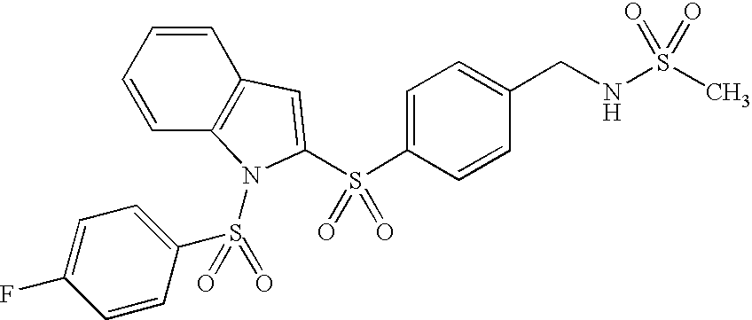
C1=CC2=C(C=C1)C=C(S(C1=CC=C(CNS(C)(=O)=O)C=C1)(=O)=O)N2S(=O)(C1=CC=C(F)C=C1)=O
